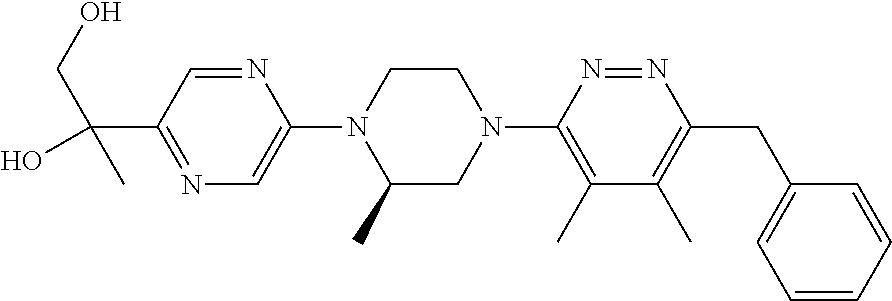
N1=C(C(C)(CO)O)C=NC(N2C(C)CN(C3=C(C)C(C)=C(CC4=CC=CC=C4)N=N3)CC2)=C1
